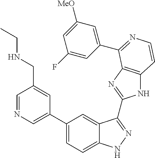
C1(C2=CN=CC(CNCC)=C2)=CC=C2C(=C1)C(C1=NC3=C(N1)C=CN=C3C1=CC([MeO])=CC(F)=C1)=NN2
